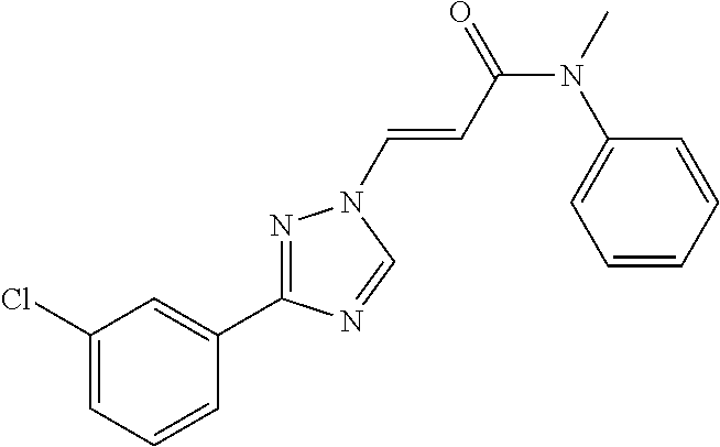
C1(Cl)=CC=CC(C2=NN(C=CC(=O)N(C3=CC=CC=C3)C)C=N2)=C1
